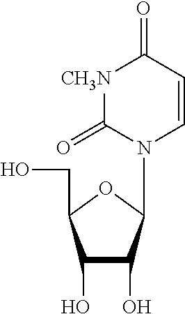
C1(O)C(O)C(N2C(=O)[CH3N]C(=O)C=C2)OC1CO
